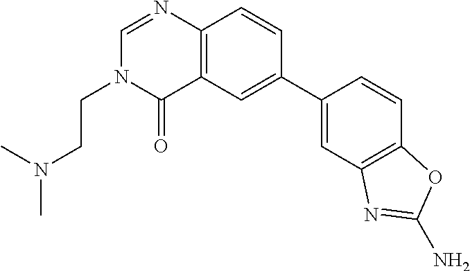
C1(C2=CC3=C(C=C2)N=CN(CCN(C)C)C3=O)=CC2=C(C=C1)OC(N)=N2
